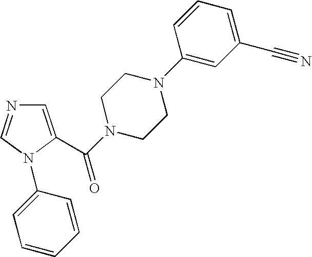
C1=C(C(N2CCN(C3=CC(C#N)=CC=C3)CC2)=O)N(C2=CC=CC=C2)C=N1
